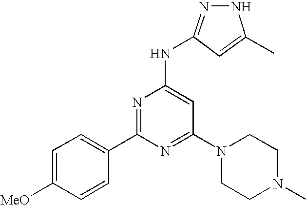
C1=C([MeO])C=CC(C2=NC(NC3=NNC(C)=C3)=CC(N3CCN(C)CC3)=N2)=C1
